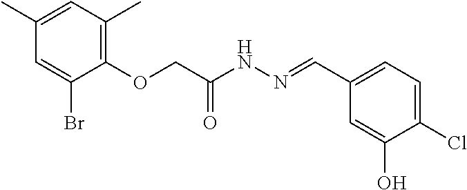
C1(C)=CC(C)=C(OCC(NN=CC2=CC=C(Cl)C(O)=C2)=O)C(Br)=C1
